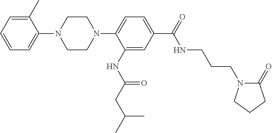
C1=C(C)C(N2CCN(C3=CC=C(C(NCCCN4C(=O)CCC4)=O)C=C3NC(=O)CC(C)C)CC2)=CC=C1
